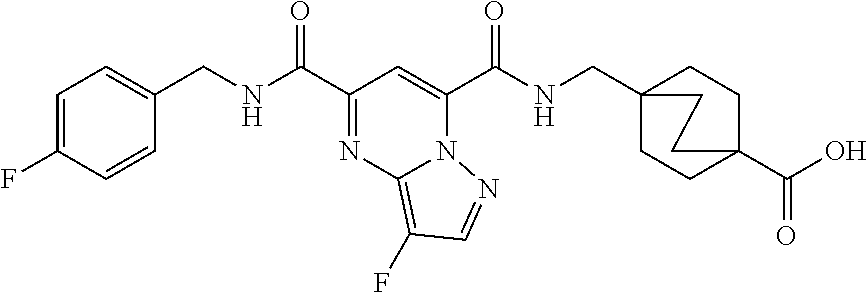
C1=C(F)C=CC(CNC(C2=NC3=C(F)C=NN3C(C(NCC34CCC(C(O)=O)(CC3)CC4)=O)=C2)=O)=C1
